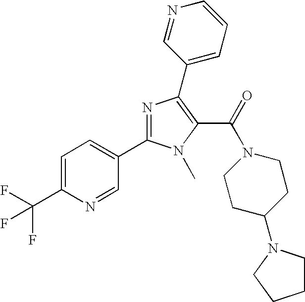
C1=C(C(F)(F)F)N=CC(C2=NC(C3=CC=CN=C3)=C(C(=O)N3CCC(N4CCCC4)CC3)N2C)=C1
